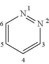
C1=CC=CN=N1
